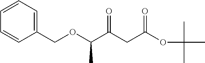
C(C(CC(OC(C)(C)C)=O)=O)(OCC1=CC=CC=C1)C
